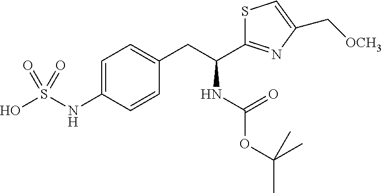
C1=C(NS(O)(=O)=O)C=CC(CC(NC(=O)OC(C)(C)C)C2=NC(C[OCH3])=CS2)=C1
